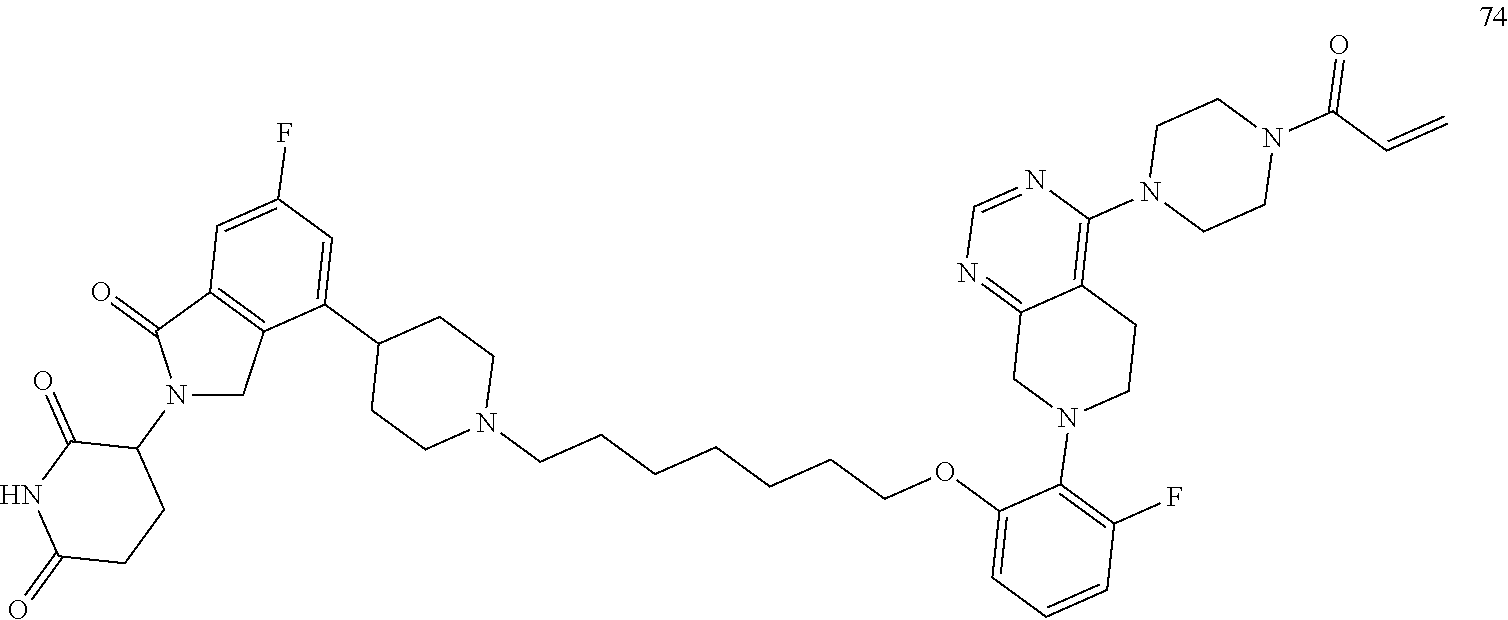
C1(OCCCCCCCN2CCC(C3=CC(F)=CC4=C3CN(C3C(=O)NC(=O)CC3)C4=O)CC2)=CC=CC(F)=C1N1CCC2=C(N3CCN(C(=O)C=C)CC3)N=CN=C2C1
